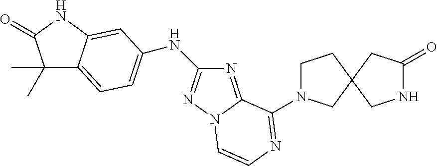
N1(C2=NC=CN3N=C(NC4=CC=C5C(C)(C)C(=O)NC5=C4)N=C32)CCC2(C1)CNC(=O)C2
